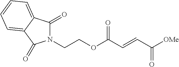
N1(CCOC(C=CC([OMe])=O)=O)C(=O)C2=CC=CC=C2C1=O
